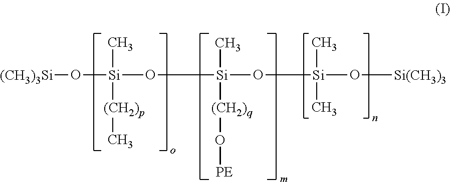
[(CH3)3Si]O[Si](C)([(CH2)p]C)O[Si](O[Si](C)(C)O[Si(CH3)3])(C)[(CH2)q]O[PE]
